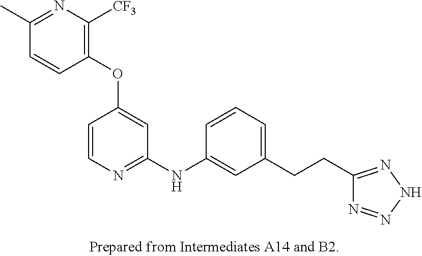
C1(OC2=CC(NC3=CC(CCC4=NNN=N4)=CC=C3)=NC=C2)=C([CF3])N=C(C)C=C1
